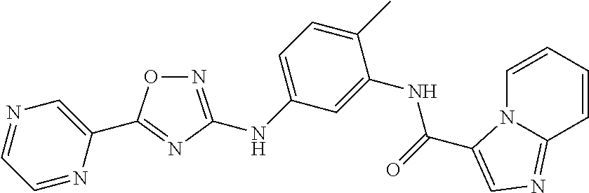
O1N=C(NC2=CC=C(C)C(NC(=O)C3=CN=C4N3C=CC=C4)=C2)N=C1C1=CN=CC=N1
